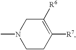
C1([R6])=C([R7])CCN(C)C1
